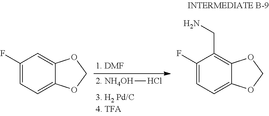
C1(F)=CC=C2C(=C1)OCO2.C1(F)=CC=C2C(=C1CN)OCO2.[NH4OH]Cl
